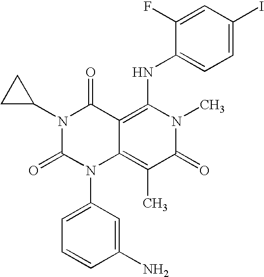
C1=CC(N)=CC(N2C3=C(C)C(=O)N(C)C(NC4=CC=C(I)C=C4F)=C3C(=O)N(C3CC3)C2=O)=C1
